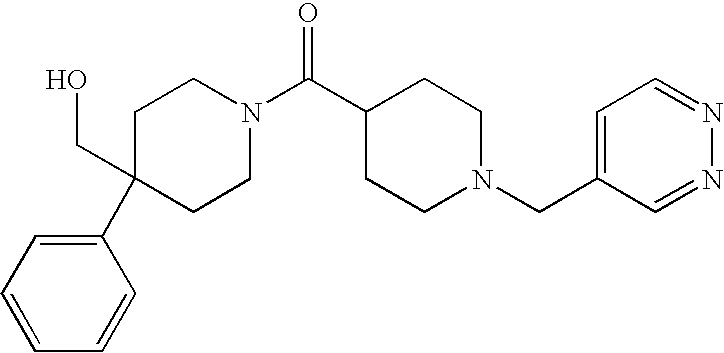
C1(C2=CC=CC=C2)(CO)CCN(C(C2CCN(CC3=CC=NN=C3)CC2)=O)CC1
